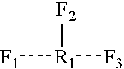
[F2][R1]([F1])[F3]
